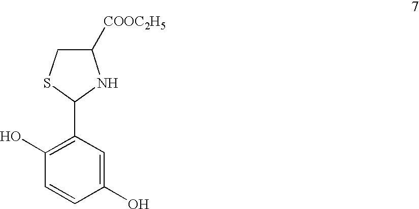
C1([COOC2H5])CSC(C2=C(O)C=CC(O)=C2)N1
